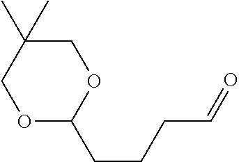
O1C(CCCC=O)OCC(C)(C)C1
